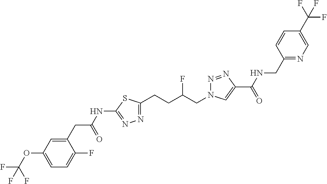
C1(NC(CC2=CC(OC(F)(F)F)=CC=C2F)=O)=NN=C(CCC(CN2N=NC(C(=O)NCC3=NC=C(C(F)(F)F)C=C3)=C2)F)S1
